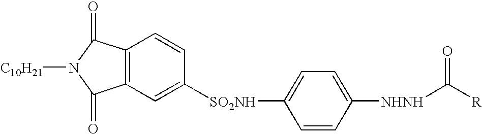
[C10H21]N1C(=O)C2=C(C1=O)C=C([SO2NH]C1=CC=C([NHNH]C([R])=O)C=C1)C=C2
